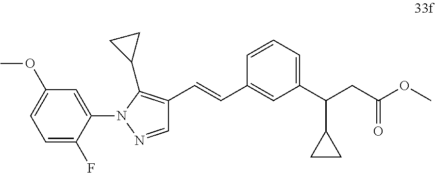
C1=C(F)C(N2N=CC(C=CC3=CC(C(C4CC4)CC(=O)OC)=CC=C3)=C2C2CC2)=CC(OC)=C1
